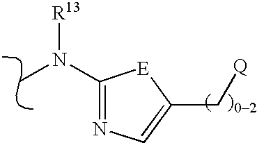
CN([R13])C1=NC=C(C[Q])[E]1
